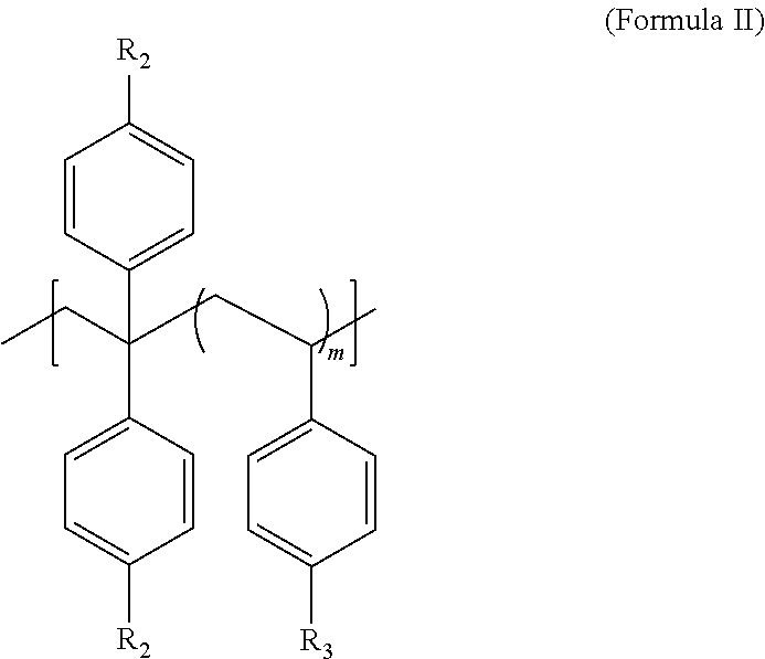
C1=CC(C(C2=CC=C([R2])C=C2)(CC)CC(C)C2=CC=C([R3])C=C2)=CC=C1[R2]
